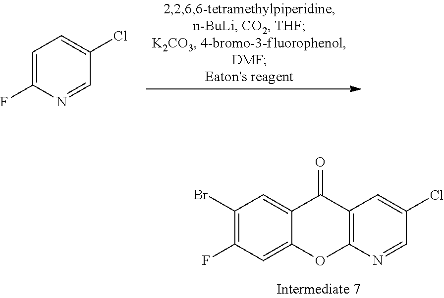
C1(Br)=C(F)C=C2C(=C1)C(=O)C1=C(O2)N=CC(Cl)=C1.C1=C(F)N=CC(Cl)=C1
